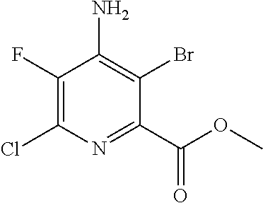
ClC1=C(F)C(N)=C(Br)C(C(OC)=O)=N1
